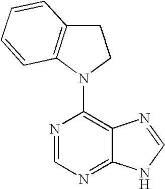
N1=CN=C2C(=C1N1C3=C(CC1)C=CC=C3)N=CN2
